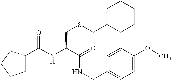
N(C(C(NCC1=CC=C(OC)C=C1)=O)CSCC1CCCCC1)C(C1CCCC1)=O
